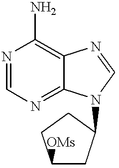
N1=CN=C2C(=C1N)N=CN2C1CC([OMs])CC1
